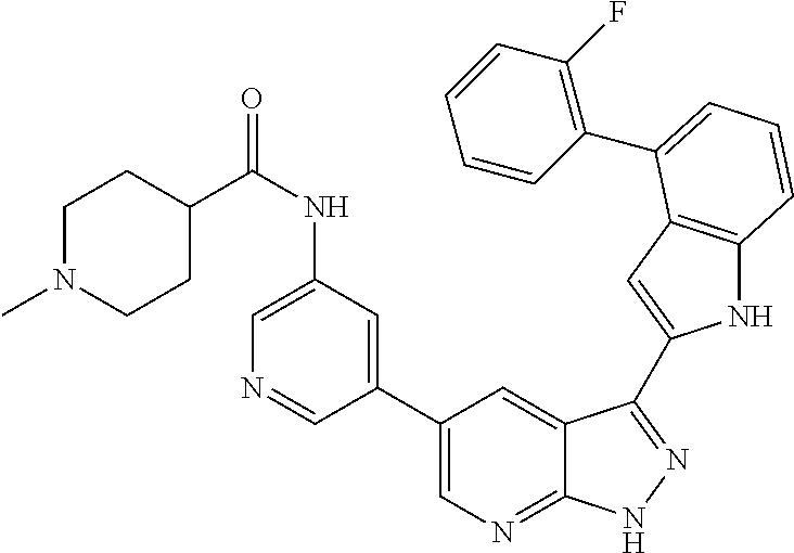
C1(C2=CN=C3C(=C2)C(C2=CC4=C(N2)C=CC=C4C2=C(F)C=CC=C2)=NN3)=CC(NC(C2CCN(C)CC2)=O)=CN=C1
